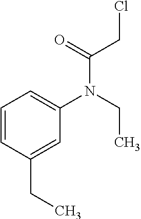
C1=CC(CC)=CC(N(CC)C(=O)CCl)=C1
